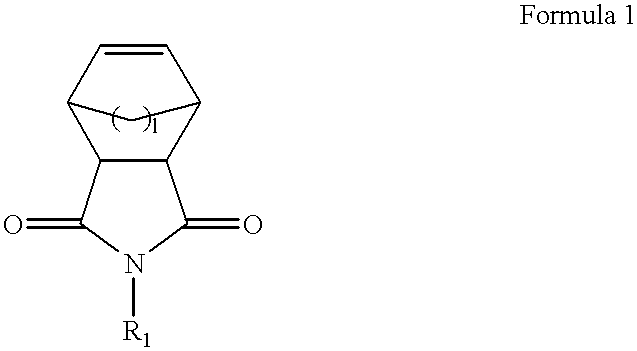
C1=CC2C3C(C1C2)C(=O)N([R1])C3=O
